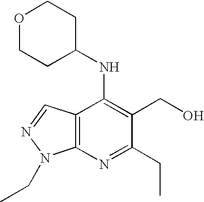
C12=C(N=C(CC)C(CO)=C1NC1CCOCC1)N(CC)N=C2
